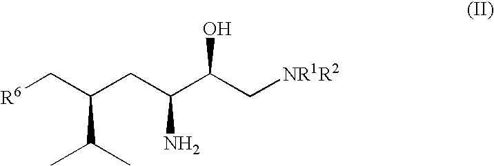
[R6]CC(CC(C(C[NR1R2])O)N)C(C)C
